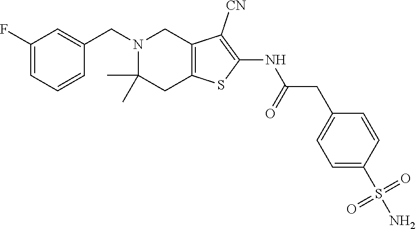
C1(CN2C(C)(C)CC3=C(C2)C([CN])=C(NC(CC2=CC=C(S(=O)(=O)N)C=C2)=O)S3)=CC(F)=CC=C1
